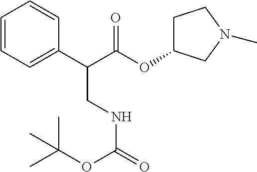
C1=CC=C(C(C(OC2CCN(C)C2)=O)CNC(=O)OC(C)(C)C)C=C1
